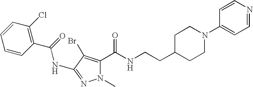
N1(C)C(C(NCCC2CCN(C3=CC=NC=C3)CC2)=O)=C(Br)C(NC(C2=C(Cl)C=CC=C2)=O)=N1
